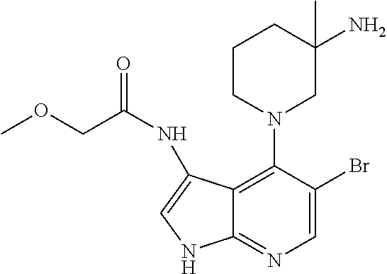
C1=C(Br)C(N2CC(N)(C)CCC2)=C2C(=N1)NC=C2NC(COC)=O
